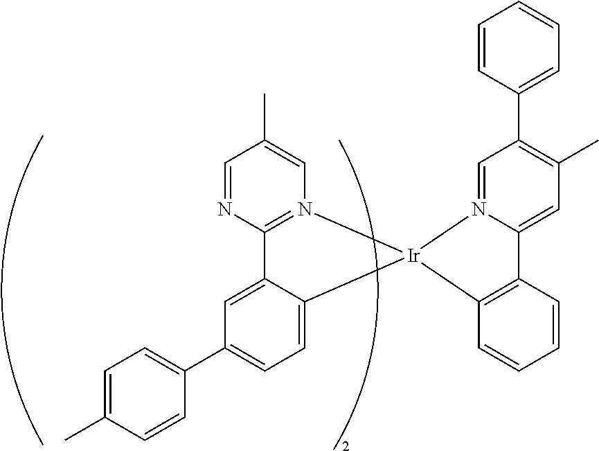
C12=N(C=C(C)C=N1)[Ir]1(C3=CC=C(C4=CC=C(C)C=C4)C=C23)C2=C(C3=CC(C)=C(C4=CC=CC=C4)C=N31)C=CC=C2
